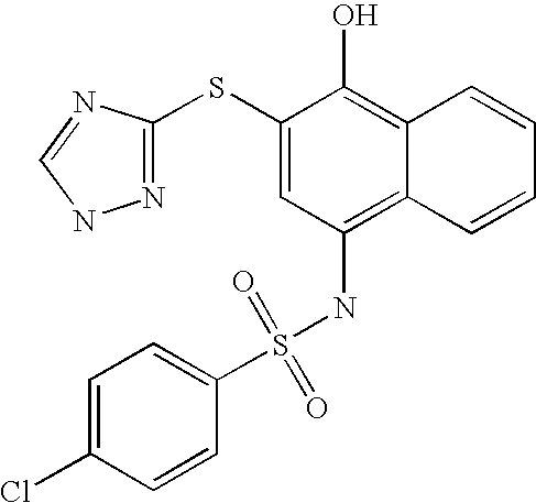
C1=C(Cl)C=CC(S(NC2=C3C(=C(O)C(SC4=NNC=N4)=C2)C=CC=C3)(=O)=O)=C1
